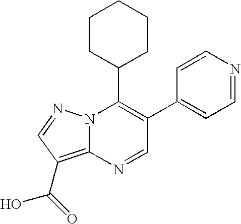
C1=C(C2=C(C3CCCCC3)N3C(=C(C(O)=O)C=N3)N=C2)C=CN=C1
